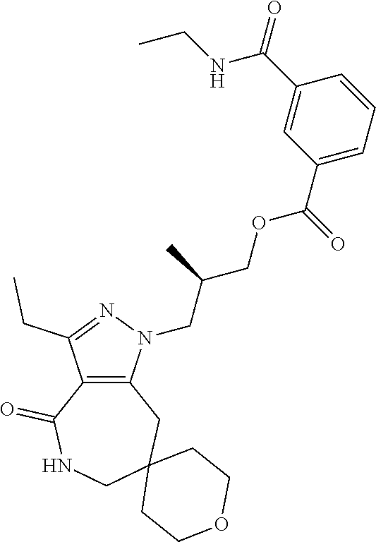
C12=C(N(CC(COC(C3=CC=CC(C(NCC)=O)=C3)=O)C)N=C1CC)CC1(CNC2=O)CCOCC1
